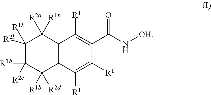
C12=C(C([R1])=C([R1])C(C(N[OH])=O)=C1[R1])C([R1b])([R2d])C([R1b])([R2c])C([R1b])([R2b])C2([R1b])[R2a]
